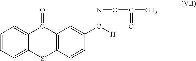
C1=CC=C2C(=C1)C(=O)C1=C(S2)C=CC(C([H])=NOC(C)=O)=C1
